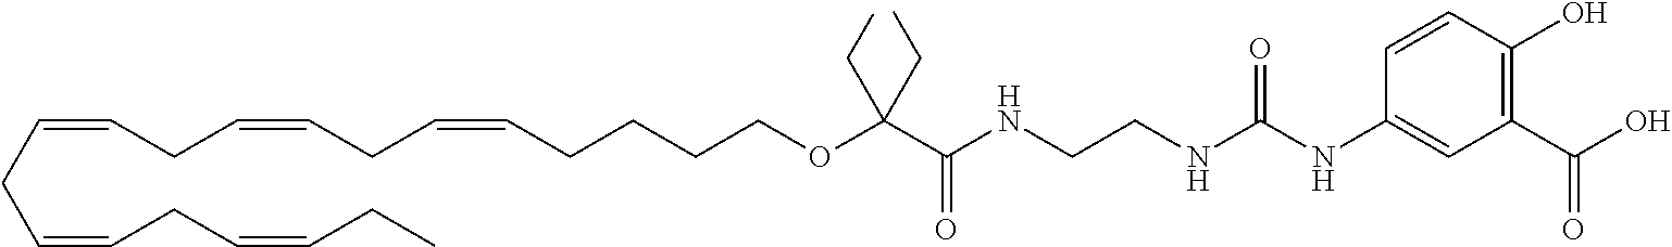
C(CC=CCC=CCC)=CCC=CCC=CCCCCOC(C(NCCNC(NC1=CC(C(=O)O)=C(O)C=C1)=O)=O)(CC)CC
